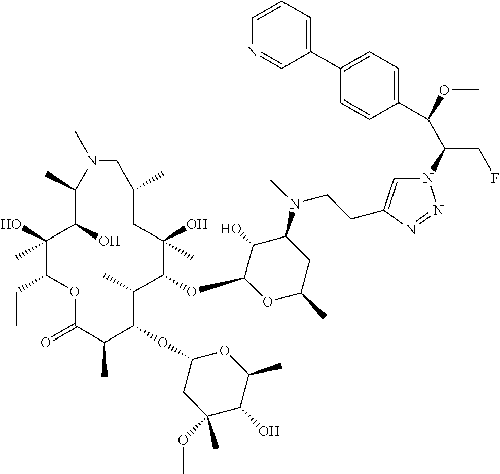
C1(O)(C)C(CC)OC(=O)C(C)C(OC2CC(OC)(C)C(O)C(C)O2)C(C)C(OC2OC(C)CC(N(C)CCC3=CN(C(C(OC)C4=CC=C(C5=CC=CN=C5)C=C4)CF)N=N3)C2O)C(O)(C)CC(C)CN(C)C(C)C1O
